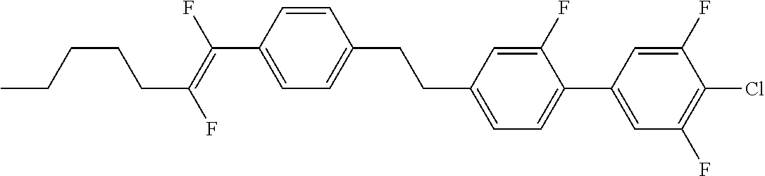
C1=CC(C(=C(F)CCCCC)F)=CC=C1CCC1=CC=C(C2=CC(F)=C(Cl)C(F)=C2)C(F)=C1
